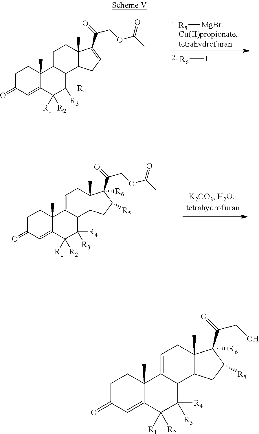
[R5][MgBr].C1C(=O)C=C2C(C)(C1)C1=CCC3(C)C(C1C([R4])([R3])C2([R1])[R2])CC=C3C(=O)COC(C)=O.[R6]I.C1C(=O)C=C2C(C)(C1)C1=CCC3(C)C(C1C([R4])([R3])C2([R1])[R2])CC([R5])C3(C(=O)COC(C)=O)[R6].C1C(=O)C=C2C(C)(C1)C1=CCC3(C)C(C1C([R4])([R3])C2([R1])[R2])CC([R5])C3(C(=O)CO)[R6]
